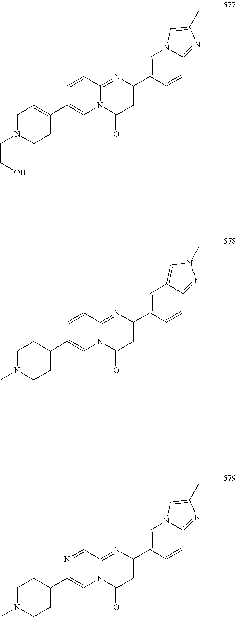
C1(C2=CC(=O)N3C(=N2)C=CC(C2=CCN(CCO)CC2)=C3)=CN2C(=NC(C)=C2)C=C1.C1(C2=CC(=O)N3C(=N2)C=CC(C2CCN(C)CC2)=C3)=CC2=CN(C)N=C2C=C1.C1(C2=CC(=O)N3C(=N2)C=NC(C2CCN(C)CC2)=C3)=CN2C(=NC(C)=C2)C=C1
